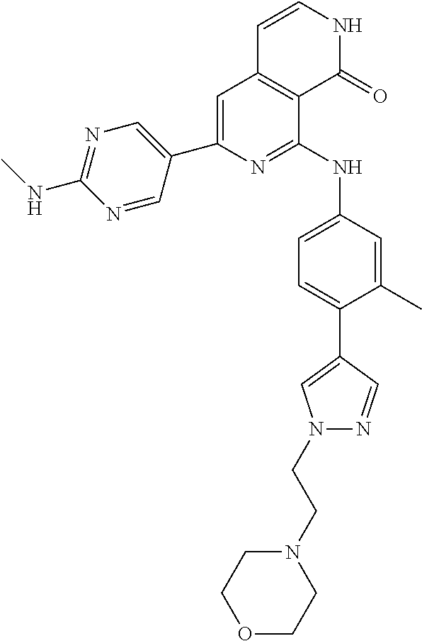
C1(C2=CC3=C(C(NC4=CC=C(C5=CN(CCN6CCOCC6)N=C5)C(C)=C4)=N2)C(=O)NC=C3)=CN=C(NC)N=C1
